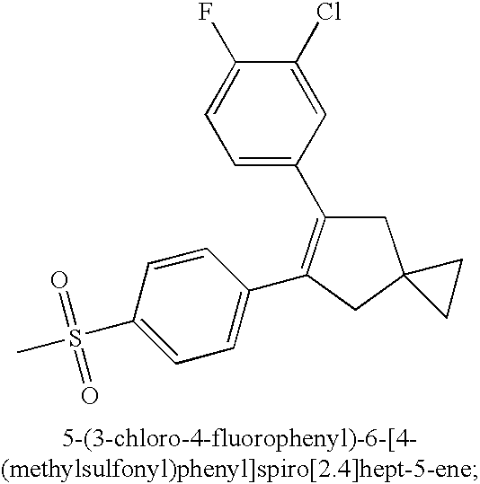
C1=C(C2=C(C3=CC=C(S(C)(=O)=O)C=C3)CC3(C2)CC3)C=C(Cl)C(F)=C1
